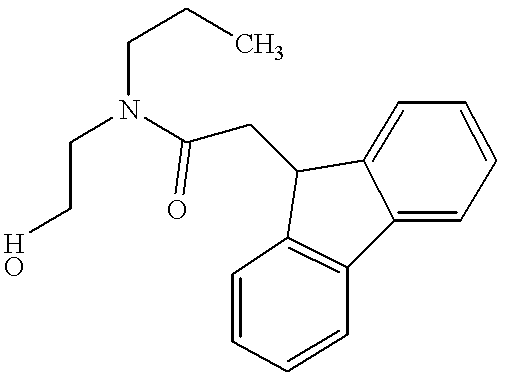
C(CC)N(CCO)C(CC1C2=C(C3=CC=CC=C13)C=CC=C2)=O
